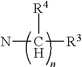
[R4]C(N)[R3]
